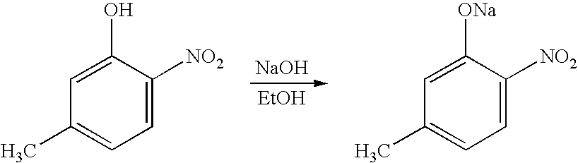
[NaOH].[EtOH].C1=C([NO2])C(O)=CC(C)=C1.C1=C([NO2])C([ONa])=CC(C)=C1
